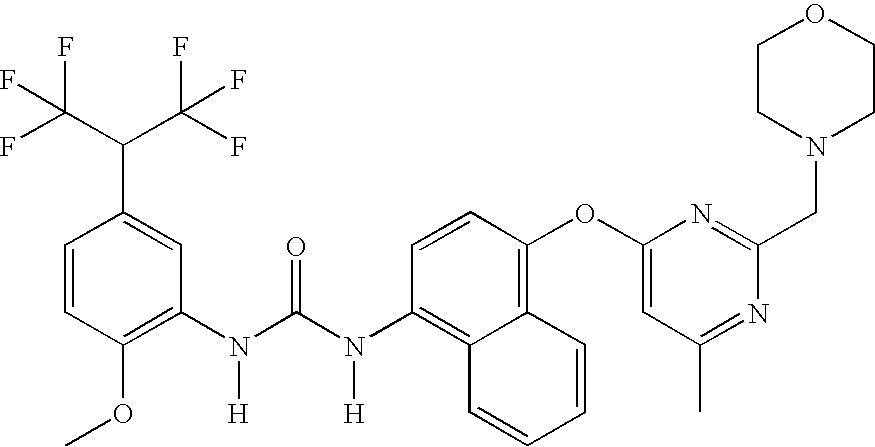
C1=CC(OC)=C(N(C(N(C2=C3C(=C(OC4=CC(C)=NC(CN5CCOCC5)=N4)C=C2)C=CC=C3)[H])=O)[H])C=C1C(C(F)(F)F)C(F)(F)F
